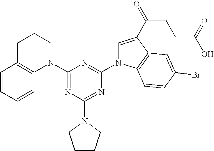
N1=C(N2CCCC3=C2C=CC=C3)N=C(N2C=C(C(=O)CCC(=O)O)C3=C2C=CC(Br)=C3)N=C1N1CCCC1
